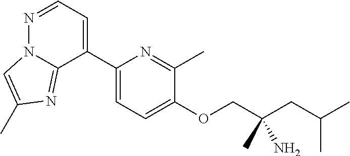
CC(CC(COC1=CC=C(C2=CC=NN3C2=NC(C)=C3)N=C1C)(N)C)C
